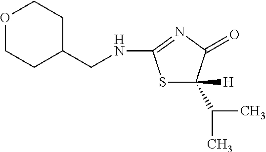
S1C([H])(C(C)C)C(=O)N=C1NCC1CCOCC1
